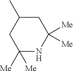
C1C(C)CC([Me])([Me])NC1([Me])[Me]
